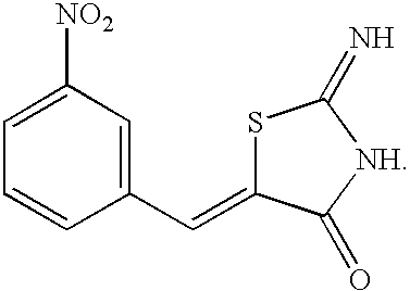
C1(C=C2SC(=N)[NH]C2=O)=CC([NO2])=CC=C1
